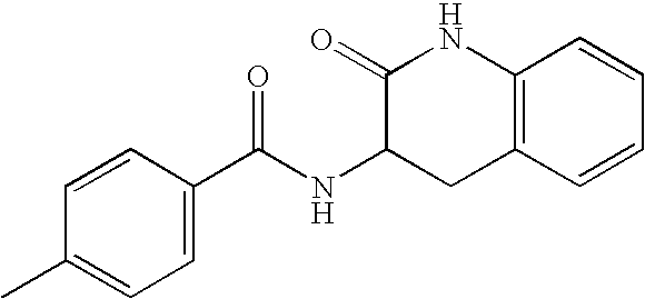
C1=CC(C(NC2CC3=C(NC2=O)C=CC=C3)=O)=CC=C1C
